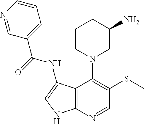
C12=C(N=CC(SC)=C1N1CC(N)CCC1)NC=C2NC(C1=CC=CN=C1)=O
